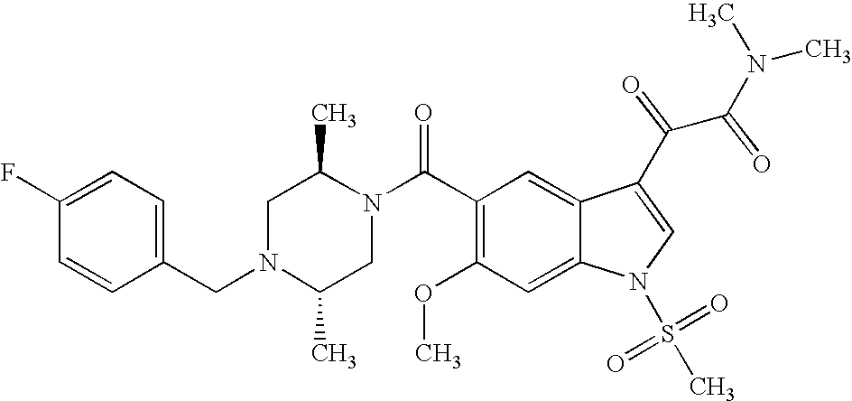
C1(F)=CC=C(CN2C(C)CN(C(C3=C(OC)C=C4C(=C3)C(C(C(N(C)C)=O)=O)=CN4S(C)(=O)=O)=O)C(C)C2)C=C1
